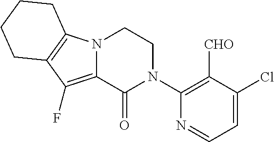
C1=C(Cl)C([CHO])=C(N2CCN3C(=C(F)C4=C3CCCC4)C2=O)N=C1
